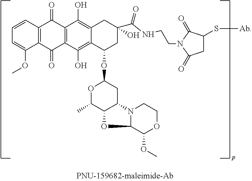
C1=CC=C(OC)C2=C1C(=O)C1=C(C2=O)C(O)=C2C(=C1O)CC(O)(C(NCCN1C(=O)CC(S[Ab])C1=O)=O)CC2OC1OC(C)C2C(C1)N1C(C(OC)OCC1)O2
